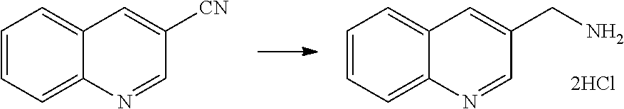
C1=CC=C2C(=C1)C=C([CN])C=N2.C1=CC=C2C(=C1)C=C(CN)C=N2
